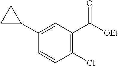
C1=CC(Cl)=C(C([OEt])=O)C=C1C1CC1
